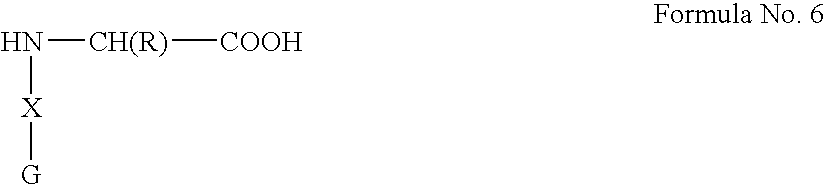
N([CH(R)][COOH])[X][G]
